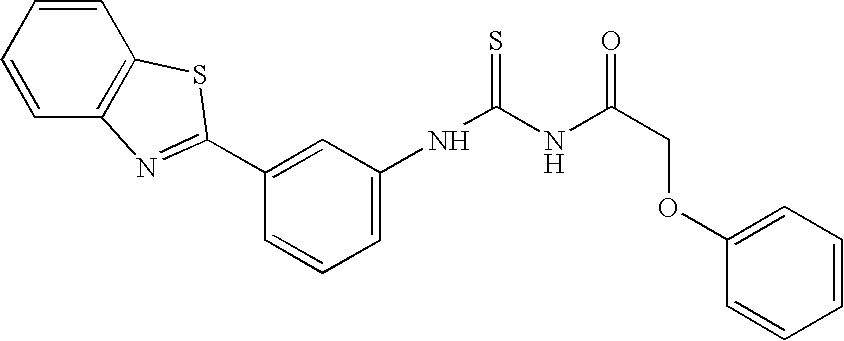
C12=C(C=CC=C1)SC(C1=CC(NC(=S)NC(COC3=CC=CC=C3)=O)=CC=C1)=N2
